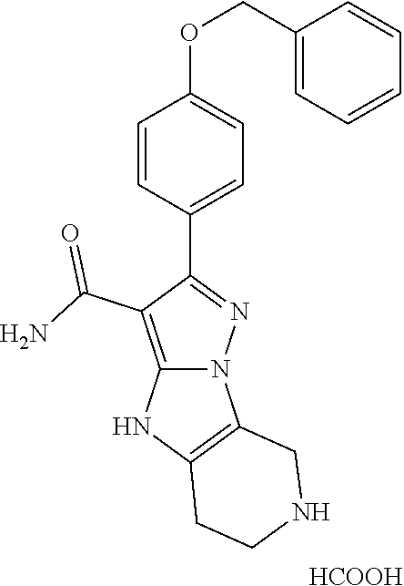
C1=CC(C2=NN3C(=C2C(N)=O)NC2=C3CNCC2)=CC=C1OCC1=CC=CC=C1.[HCOOH]
